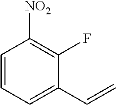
C1(C=C)=CC=CC([NO2])=C1F
